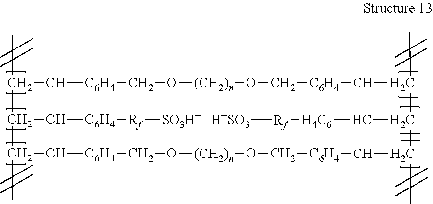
CC1C(C[C6H4][Rf][SO3H+])C(C)C[C6H4]CO[(CH2)n]OC[C6H4]CC(C)C(C[H4C6][Rf][H+SO3])C(C)C[C6H4]CO[(CH2)n]OC[C6H4]C1
